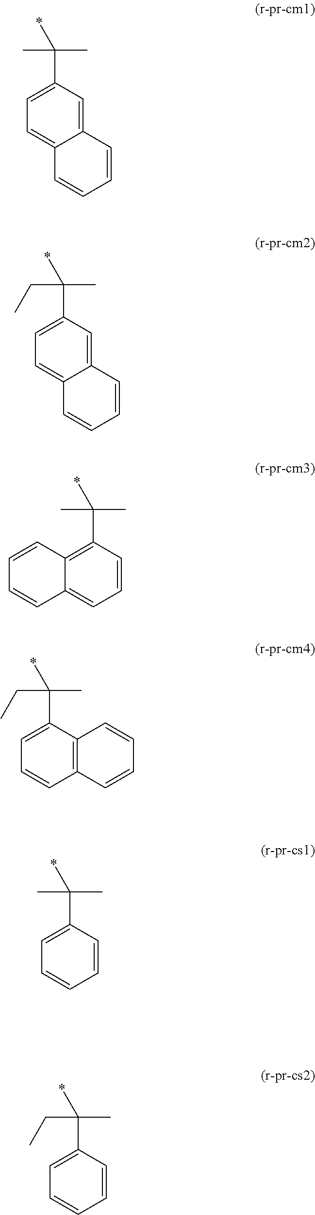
C12=CC(C(C)(C)*)=CC=C1C=CC=C2.C12=CC(C(CC)(C)*)=CC=C1C=CC=C2.C1=CC(C(C)(C)*)=C2C(=C1)C=CC=C2.C1=CC2=C(C=C1)C(C(CC)(C)*)=CC=C2.C1=CC=CC=C1C(CC)(C)*.C1=CC=CC=C1C(C)(C)*
